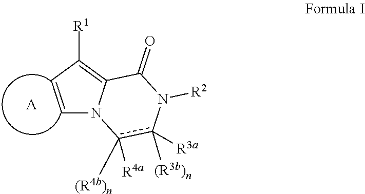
C1=CC([R1])=C2N1c([R4a])([(R4b)n])c([(R3b)n])([R3a])N([R2])C2=O.[A]
